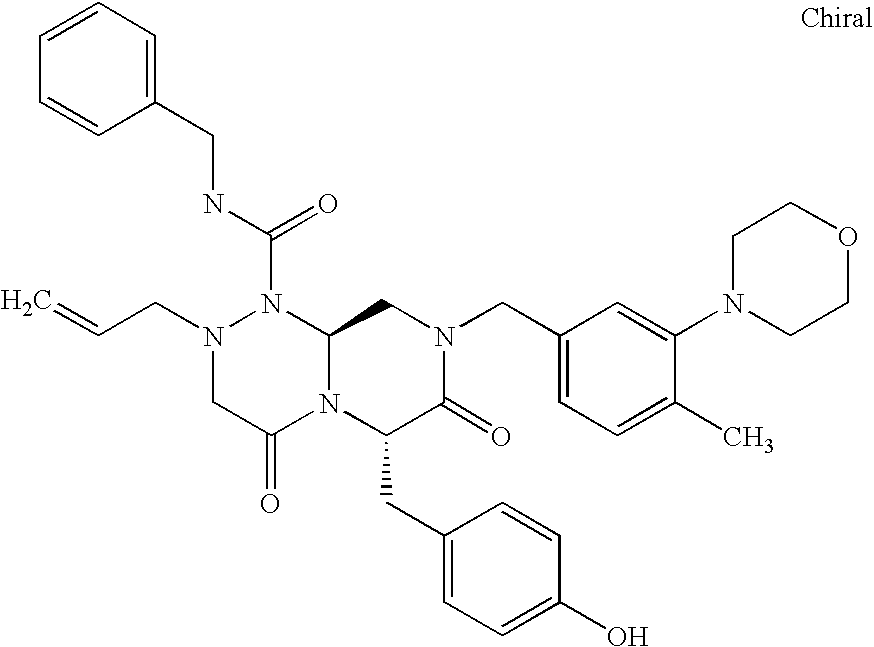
N(C(N1N(CC=C)CC(=O)N2C1CN(CC1=CC=C(C)C(N3CCOCC3)=C1)C(=O)C2CC1=CC=C(O)C=C1)=O)CC1=CC=CC=C1
